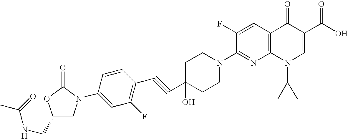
C1(CNC(=O)C)CN(C2=CC(F)=C(C#CC3(O)CCN(C4=NC5=C(C=C4F)C(=O)C(C(O)=O)=CN5C4CC4)CC3)C=C2)C(=O)O1
